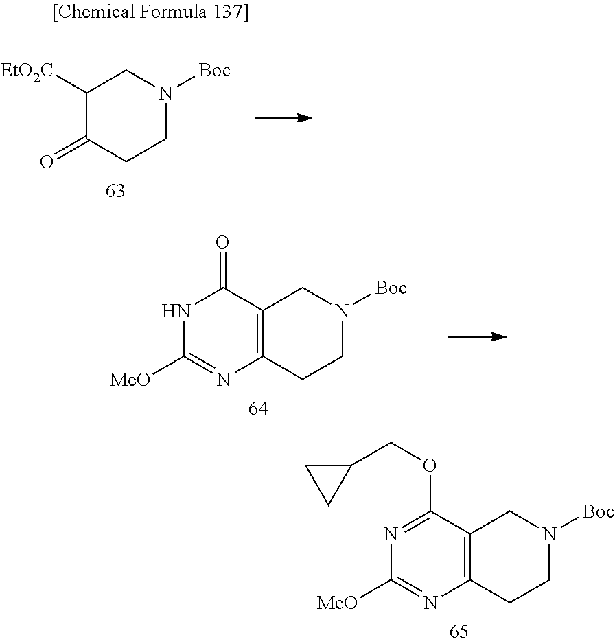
C1([EtO2C])C(=O)CCN([Boc])C1.C12=C(CCN([Boc])C1)N=C([MeO])NC2=O.C12=C(CCN([Boc])C1)N=C([MeO])N=C2OCC1CC1
